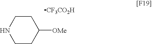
C1CNCCC1[OMe].[CF3CO2H]
